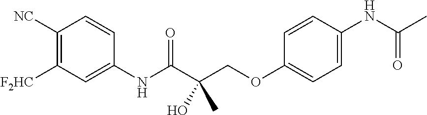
[F2HC]C1=C([NC])C=CC(NC(=O)C(COC2=CC=C(NC(=O)C)C=C2)(O)C)=C1
